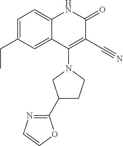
C1=C(CC)C=C2C(=C1)NC(=O)C(C#N)=C2N1CC(C2=NC=CO2)CC1
